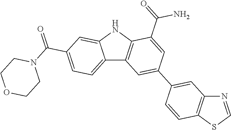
C12=CC=C(C(=O)N3CCOCC3)C=C1NC1=C2C=C(C2=CC3=C(C=C2)SC=N3)C=C1C(=O)N
